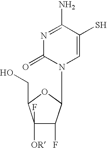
N1=C(N)C(S)=CN(C2C(F)C(F)([OR])C(CO)O2)C1=O
